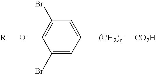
C1([(CH2)n][CO2H])=CC(Br)=C(O[R])C(Br)=C1
